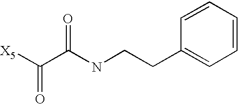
[X5]C(C(NCCC1=CC=CC=C1)=O)=O
